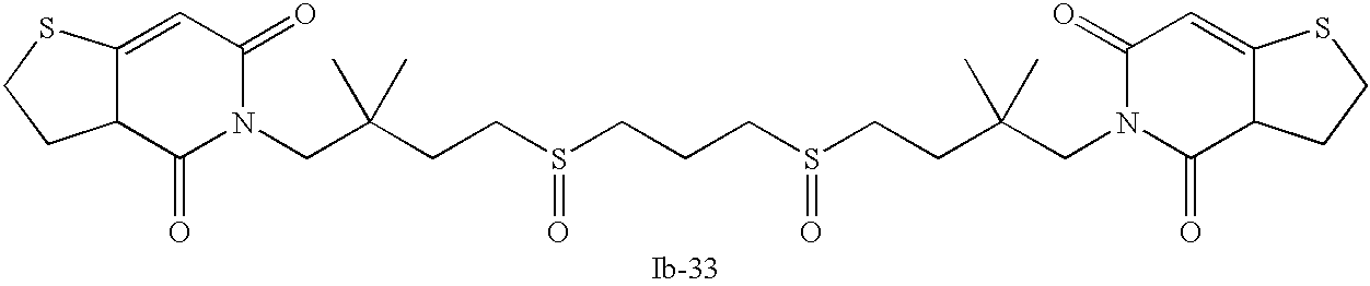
C(C(CCS(CCCS(CCC(CN1C(=O)C2C(=CC1=O)SCC2)(C)C)=O)=O)(C)C)N1C(=O)C=C2C(C1=O)CCS2
